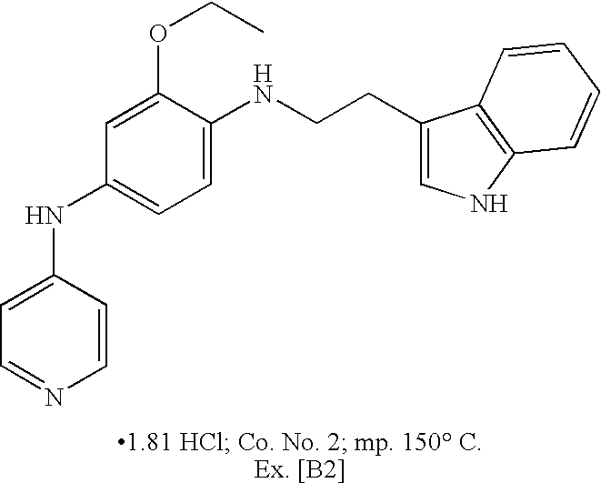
C1=C(NC2=CC=C(NCCC3=CNC4=C3C=CC=C4)C(OCC)=C2)C=CN=C1
